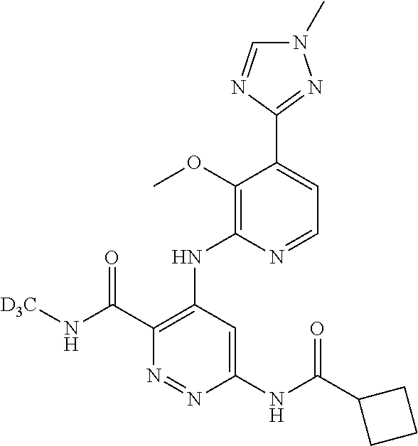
C1(NC(C2CCC2)=O)=CC(NC2=C(OC)C(C3=NN(C)C=N3)=CC=N2)=C(C(N[D3C])=O)N=N1
